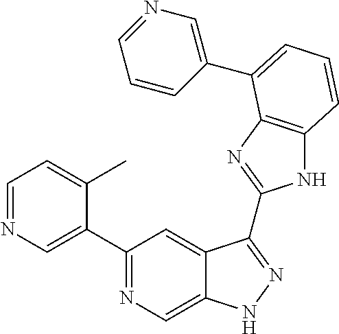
C1=NC=C(C2=NC=C3C(=C2)C(C2=NC4=C(N2)C=CC=C4C2=CN=CC=C2)=NN3)C(C)=C1
